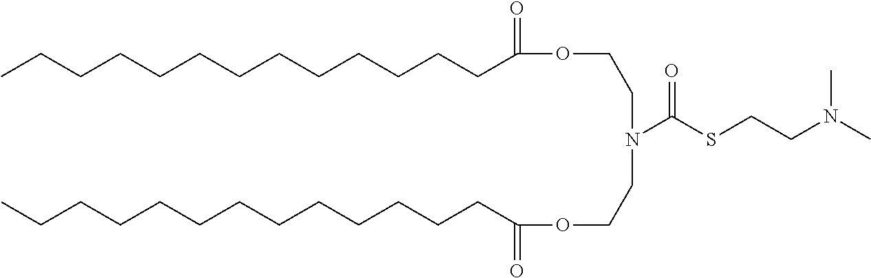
C(CCCCCCC(=O)OCCN(C(SCCN(C)C)=O)CCOC(CCCCCCCCCCCCC)=O)CCCCCC
